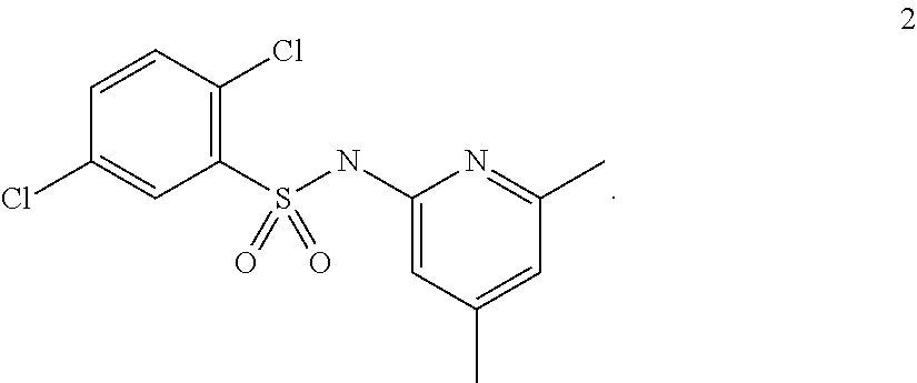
C1(S(NC2=CC(C)=CC(C)=N2)(=O)=O)=C(Cl)C=CC(Cl)=C1
